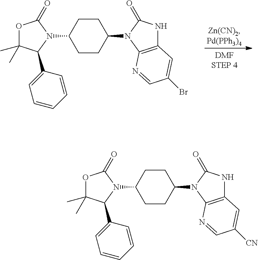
O1C(C)(C)C(C2=CC=CC=C2)N(C2CCC(N3C4=C(NC3=O)C=C(Br)C=N4)CC2)C1=O.O1C(C)(C)C(C2=CC=CC=C2)N(C2CCC(N3C4=C(NC3=O)C=C([CN])C=N4)CC2)C1=O
